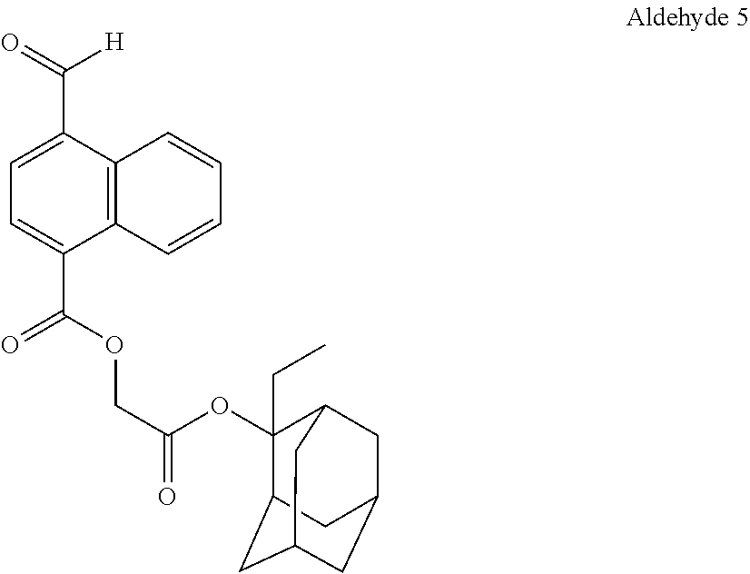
C1=C(C(=O)[H])C2=C(C(C(=O)OCC(=O)OC3(CC)C4CC5CC(CC3C5)C4)=C1)C=CC=C2
